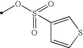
C1(S(=O)(OC)=O)=CSC=C1
